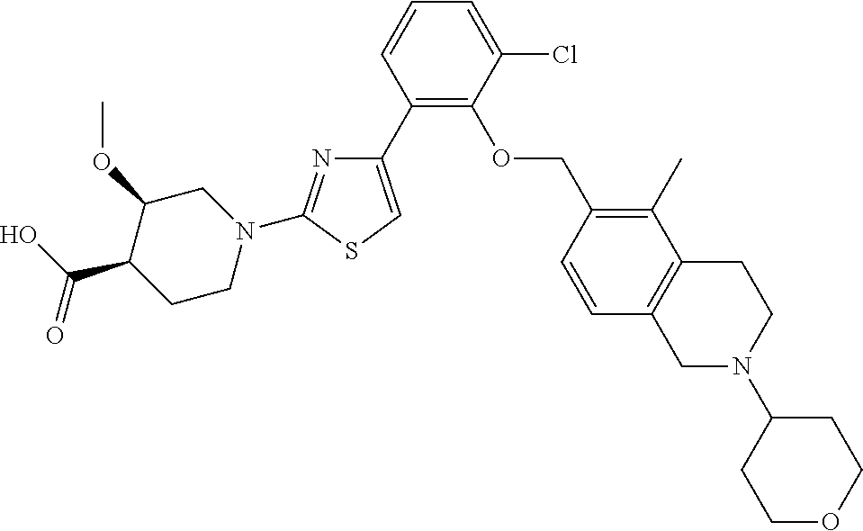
C1(C2=CSC(N3CC(OC)C(C(O)=O)CC3)=N2)=C(OCC2=C(C)C3=C(C=C2)CN(C2CCOCC2)CC3)C(Cl)=CC=C1
